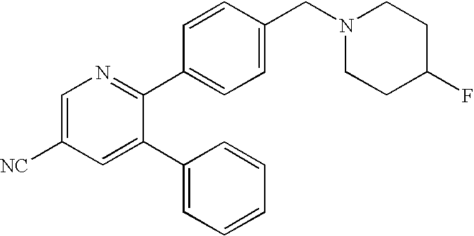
C1=C([NC])C=C(C2=CC=CC=C2)C(C2=CC=C(CN3CCC(F)CC3)C=C2)=N1
